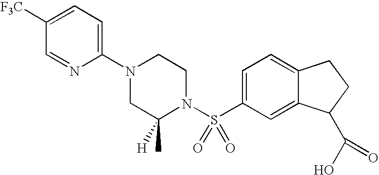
C1(N2CC(C)([H])N(S(C3=CC=C4C(=C3)C(C(O)=O)CC4)(=O)=O)CC2)=CC=C([F3C])C=N1
